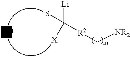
[NR2]C[R2]C([Li])(S)[X].[R1]
